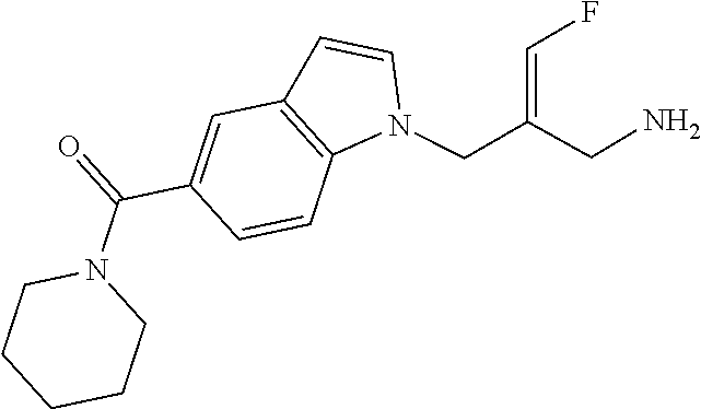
N1(CC(CN)=CF)C2=C(C=C1)C=C(C(=O)N1CCCCC1)C=C2
